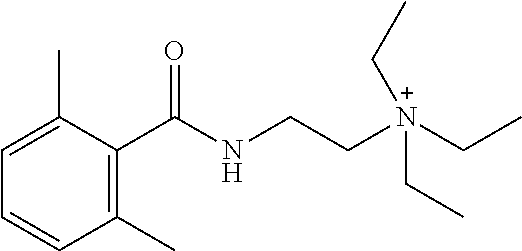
C1(C)=C(C(NCC[N+](CC)(CC)CC)=O)C(C)=CC=C1
